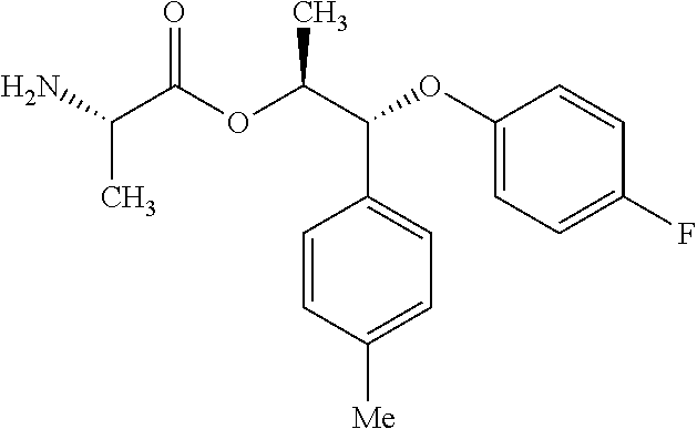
NC(C(OC(C(C1=CC=C([Me])C=C1)OC1=CC=C(F)C=C1)C)=O)C
